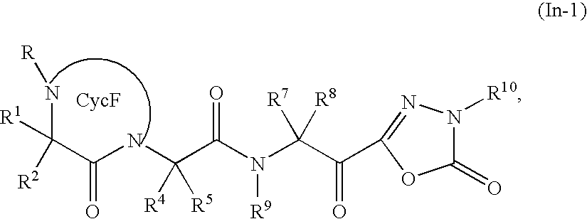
C1(=O)N([R10])N=C(C(C(N(C(=O)C(NC(C(N[R])([R2])[R1])=O)([R4])[R5])[R9])([R8])[R7])=O)O1
